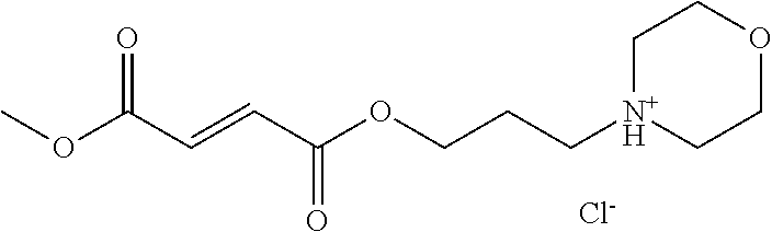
COC(C=CC(OCCC[N+H]1CCOCC1)=O)=O.[Cl-]
